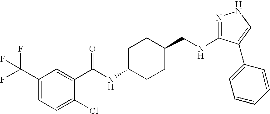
N1=C(NCC2CCC(NC(=O)C3=CC(C(F)(F)F)=CC=C3Cl)CC2)C(C2=CC=CC=C2)=CN1
